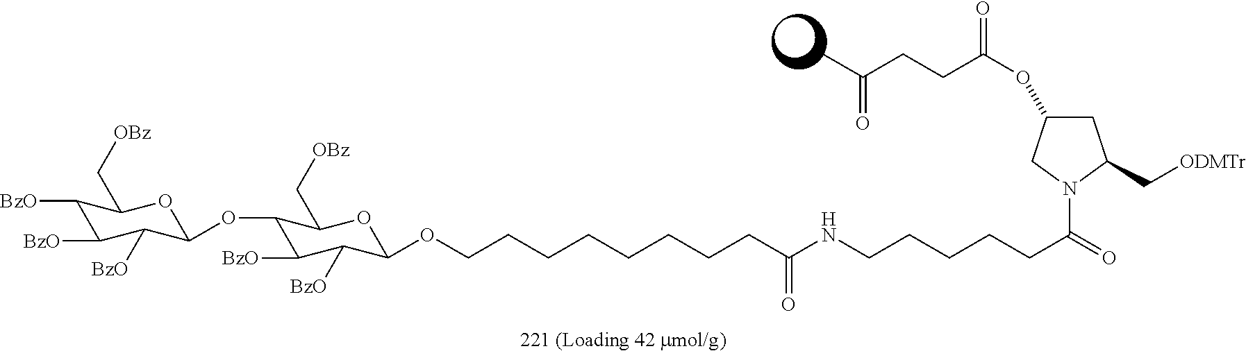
C1([BzO])C([BzO])C([BzO])C(OC2C([BzO])C([BzO])C(OCCCCCCCCC(=O)NCCCCCC(N3CC(OC(CCC(C)=O)=O)CC3C[ODMTr])=O)OC2C[OBz])OC1C[OBz]
